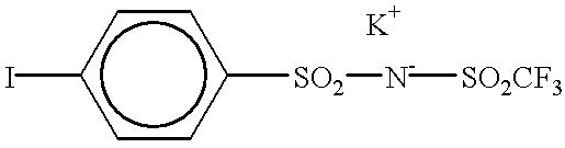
c1cc([SO2][N-][SO2CF3])ccc1I
